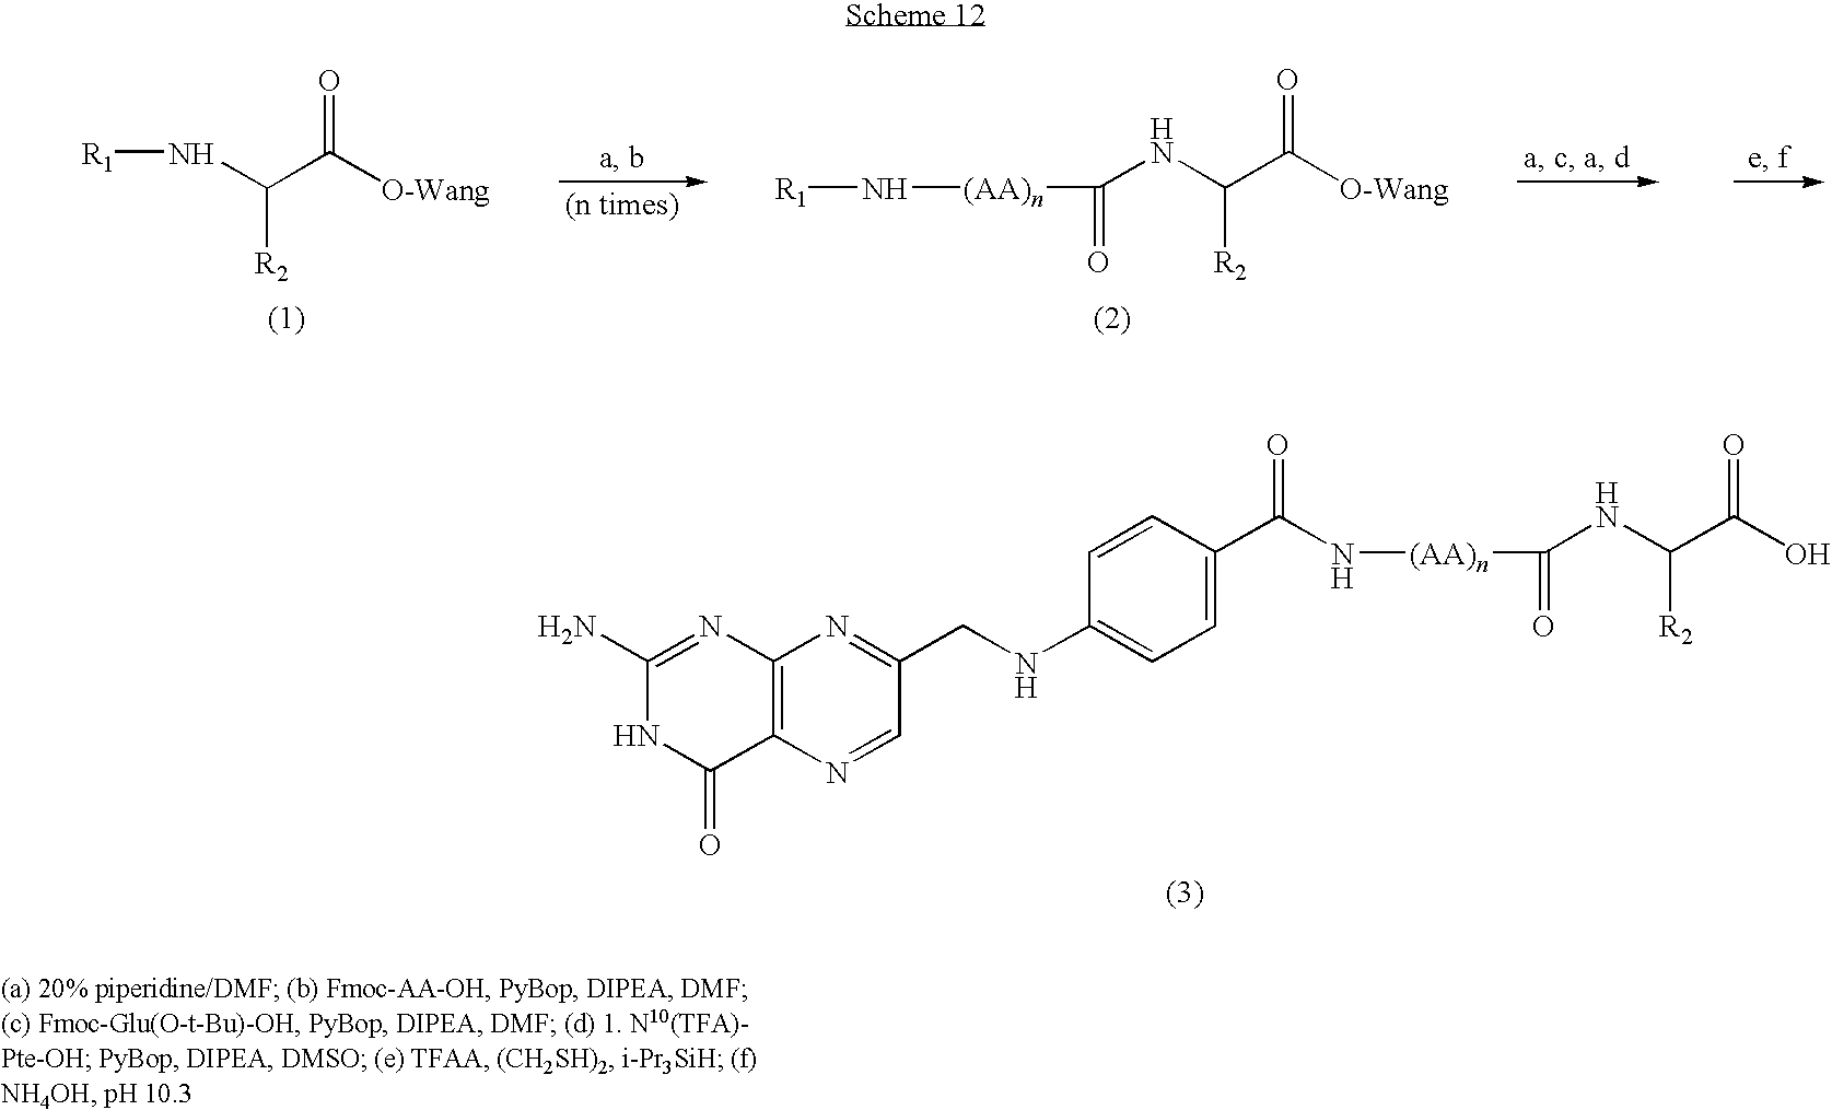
N([R1])[(AA)n]C(=O)NC(C([O-Wang])=O)[R2].N(C(C([O-Wang])=O)[R2])[R1].N([(AA)n]C(=O)NC(C(O)=O)[R2])C(=O)C1=CC=C(NCC2=NC3=C(N=C2)C(=O)NC(N)=N3)C=C1
